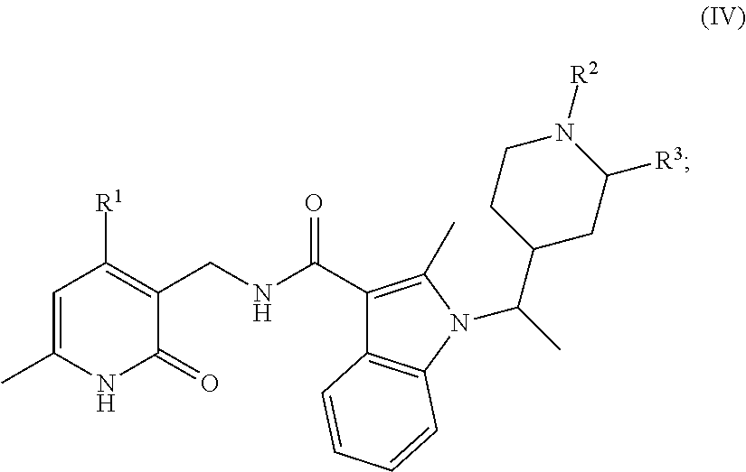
C1=C(C)NC(=O)C(CNC(=O)C2=C(C)N(C(C)C3CC([R3])N([R2])CC3)C3=C2C=CC=C3)=C1[R1]
